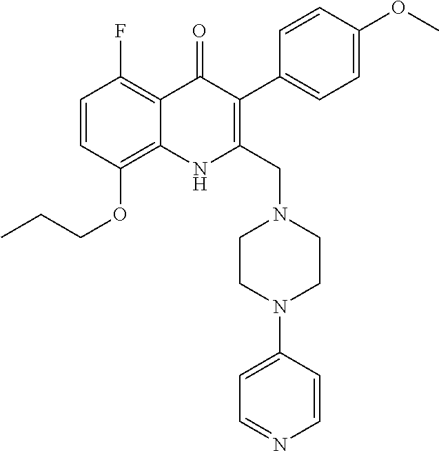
CCCOC1=C2C(=C(F)C=C1)C(=O)C(C1=CC=C(OC)C=C1)=C(CN1CCN(C3=CC=NC=C3)CC1)N2
